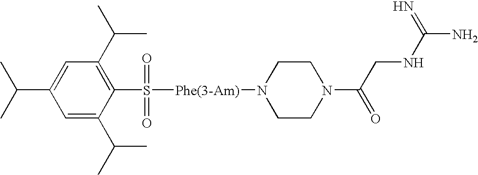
C1(C(C)C)=CC(C(C)C)=C(S([Phe(3-Am)]N2CCN(C(CNC(N)=N)=O)CC2)(=O)=O)C(C(C)C)=C1
